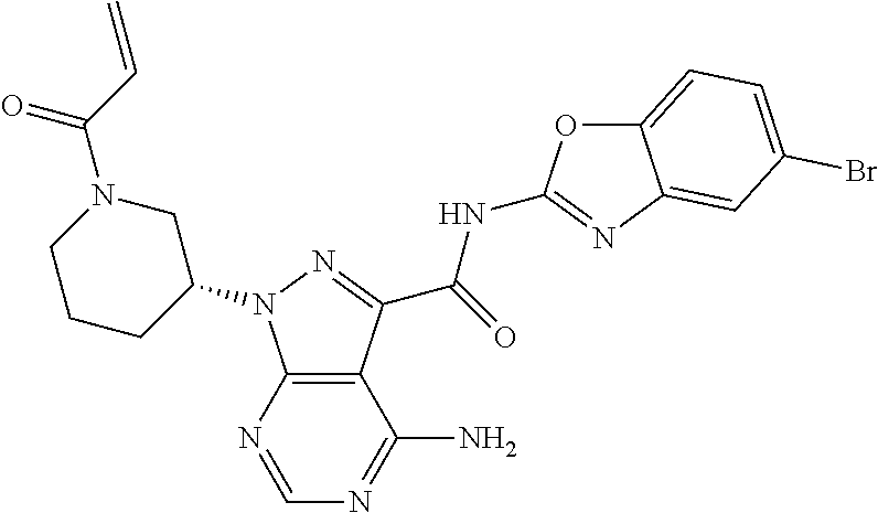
C1CC(N2C3=C(C(C(=O)NC4=NC5=CC(Br)=CC=C5O4)=N2)C(N)=NC=N3)CN(C(C=C)=O)C1
